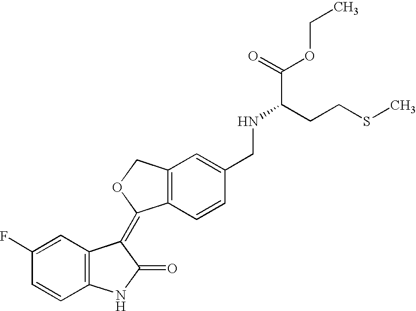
C1(F)=CC2=C(C=C1)NC(=O)C2=C1C2=C(CO1)C=C(CNC(C(=O)OCC)CCSC)C=C2
